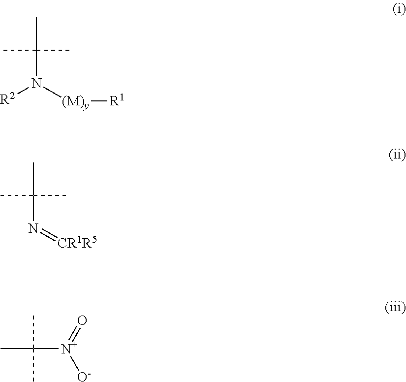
[R2]N([(M)y][R1])C(C)(C)C.N(=[CR1R5])C(C)(C)C.CC([N+]([O-])=O)(C)C
